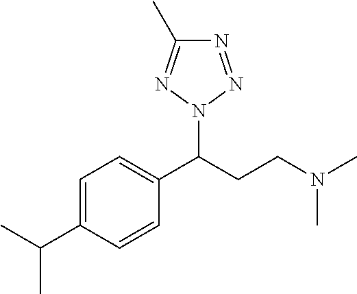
C1=C(C(C)C)C=CC(C(CCN(C)C)N2N=NC(C)=N2)=C1
